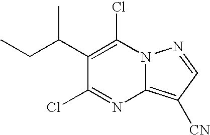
C1(C(CC)C)=C(Cl)N2C(=C([CN])C=N2)N=C1Cl
